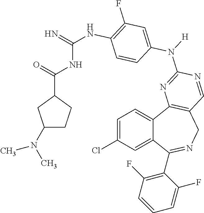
C1=C(Cl)C=C2C(=C1)C1=C(CN=C2C2=C(F)C=CC=C2F)C=NC(N([H])C2=CC(F)=C(NC(NC(=O)C3CCC(N(C)C)C3)=N)C=C2)=N1
